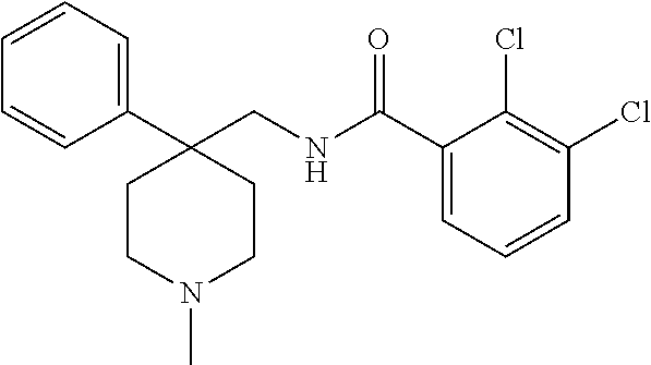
C1=CC=CC(C2(CNC(C3=CC=CC(Cl)=C3Cl)=O)CCN(C)CC2)=C1
